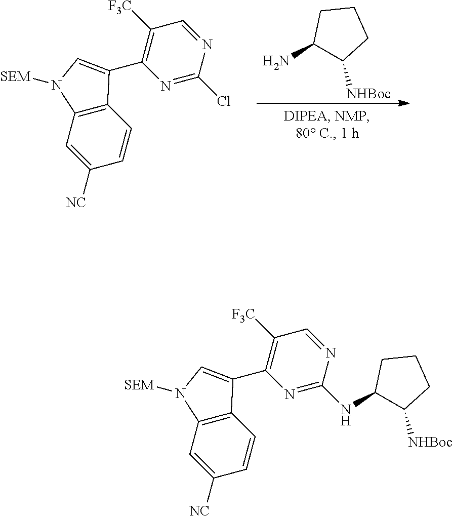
NC1C([NHBoc])CCC1.N1=C(Cl)N=CC([F3C])=C1C1=CN([SEM])C2=C1C=CC([NC])=C2.N1=C(NC2C([NHBoc])CCC2)N=CC([F3C])=C1C1=CN([SEM])C2=C1C=CC([NC])=C2
